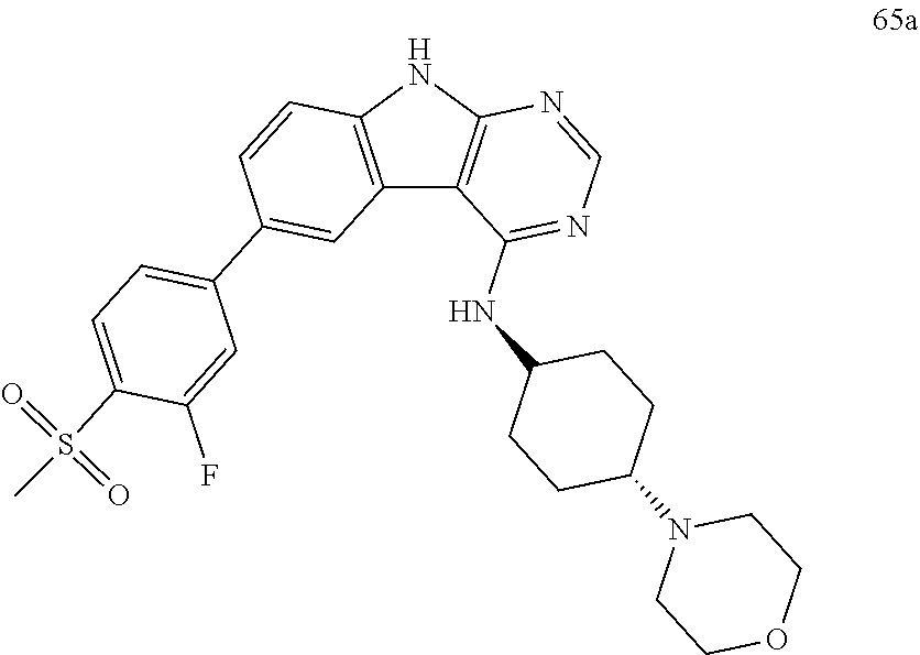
C12=C(NC3=C1C(NC1CCC(N4CCOCC4)CC1)=NC=N3)C=CC(C1=CC=C(S(C)(=O)=O)C(F)=C1)=C2
